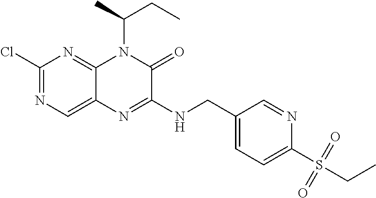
C1(Cl)=NC=C2C(=N1)N(C(C)CC)C(=O)C(NCC1=CC=C(S(=O)(=O)CC)N=C1)=N2
